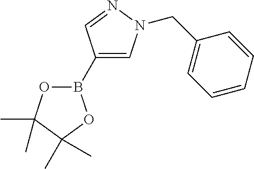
B1(C2=CN(CC3=CC=CC=C3)N=C2)OC(C)(C)C(C)(C)O1
